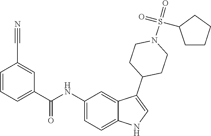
C1(NC(C2=CC=CC(C#N)=C2)=O)=CC=C2C(=C1)C(C1CCN(S(=O)(=O)C3CCCC3)CC1)=CN2
